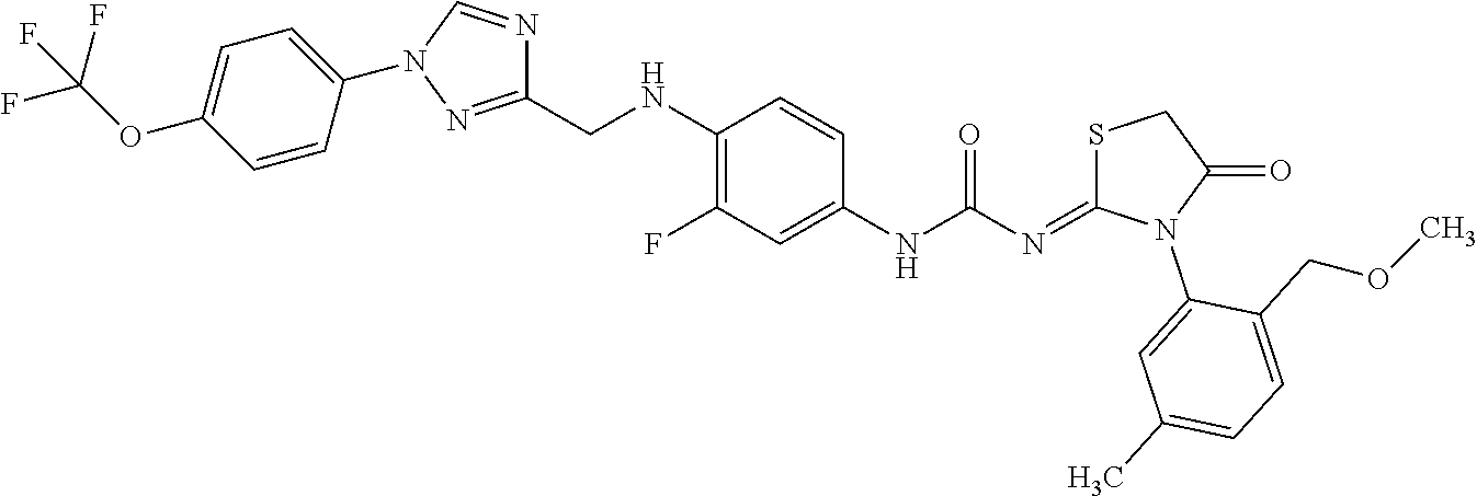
C1(NC(=O)N=C2SCC(=O)N2C2=CC(C)=CC=C2COC)=CC(F)=C(NCC2=NN(C3=CC=C(OC(F)(F)F)C=C3)C=N2)C=C1
